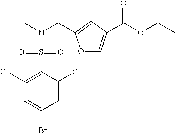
C1=C(Cl)C(S(=O)(=O)N(CC2=CC(C(OCC)=O)=CO2)C)=C(Cl)C=C1Br
